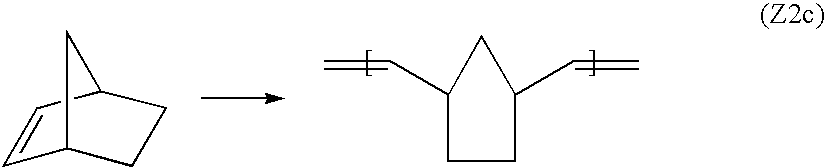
C1=CC2CCC1C2.C1CC(C=C)CC1C=C
